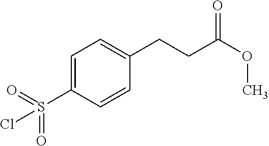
C1=C(S(=O)(=O)Cl)C=CC(CCC(OC)=O)=C1
